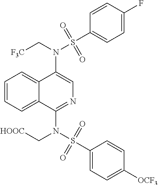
N(C1=CN=C(N(S(C2=CC=C([OCF3])C=C2)(=O)=O)C[HOOC])C2=CC=CC=C12)(C[F3C])S(C1=CC=C(F)C=C1)(=O)=O
